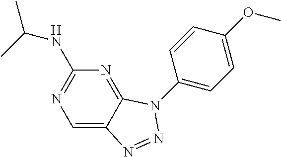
C1(N2C3=NC(NC(C)C)=NC=C3N=N2)=CC=C(OC)C=C1
